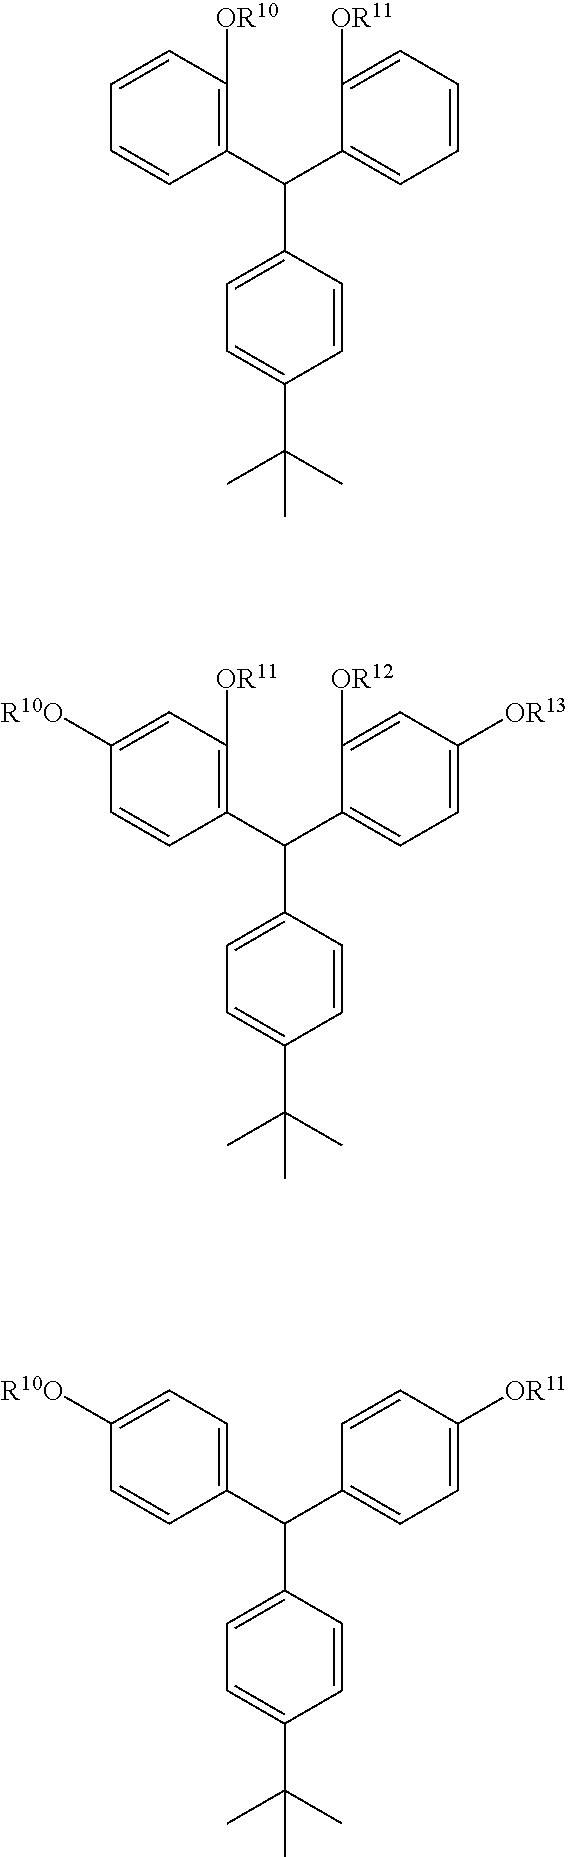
C1(C(C2=CC=C([OR13])C=C2[OR12])C2=CC=C(C(C)(C)C)C=C2)=C([OR11])C=C([R10O])C=C1.C1(C(C2=CC=CC=C2[OR11])C2=CC=C(C(C)(C)C)C=C2)=C([OR10])C=CC=C1.C1(C(C2=CC=C([OR11])C=C2)C2=CC=C(C(C)(C)C)C=C2)=CC=C([R10O])C=C1
